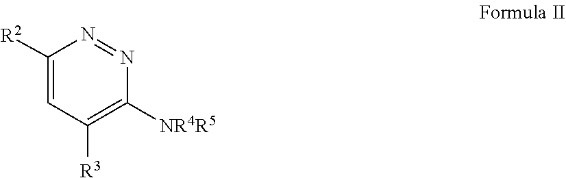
N1=NC([NR4R5])=C([R3])C=C1[R2]
